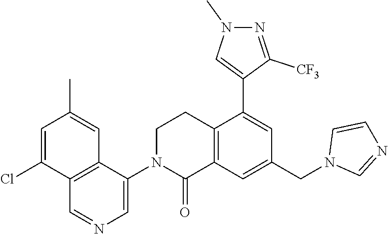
C1=C(Cl)C2=C(C=C1C)C(N1C(=O)C3=C(CC1)C(C1=CN(C)N=C1[CF3])=CC(CN1C=NC=C1)=C3)=CN=C2
